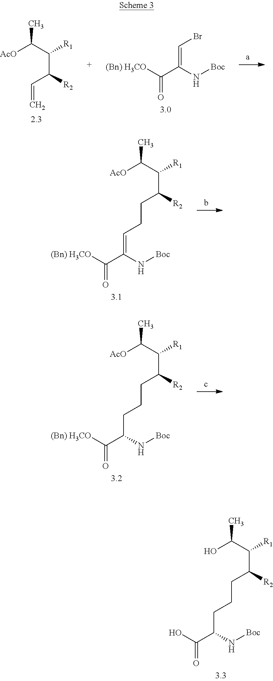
[AcO]C(C(C(C=C)[R2])[R1])C.[(Bn) H3CO]C(C(N[Boc])=CBr)=O.[(Bn) H3CO]C(C(N[Boc])=CCCC(C(C([AcO])C)[R1])[R2])=O.[(Bn) H3CO]C(C(N[Boc])CCCC(C(C([AcO])C)[R1])[R2])=O.OC(C(N[Boc])CCCC(C(C(O)C)[R1])[R2])=O
